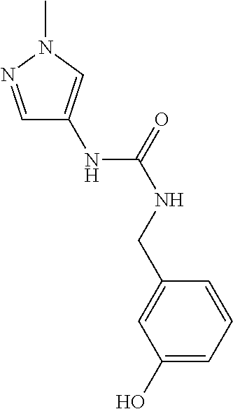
C1=NN(C)C=C1NC(NCC1=CC(O)=CC=C1)=O
